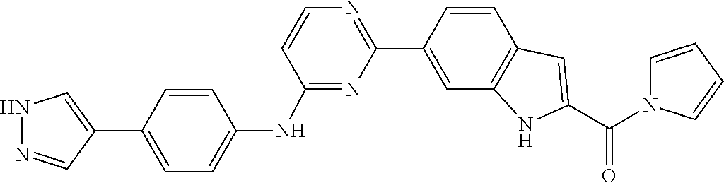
C1=CC2=C(NC(C(=O)N3C=CC=C3)=C2)C=C1C1=NC=CC(NC2=CC=C(C3=CNN=C3)C=C2)=N1
